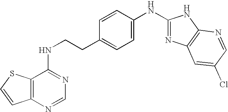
C1=CC(NC2=NC3=C(N2)N=CC(Cl)=C3)=CC=C1CCNC1=NC=NC2=C1SC=C2
